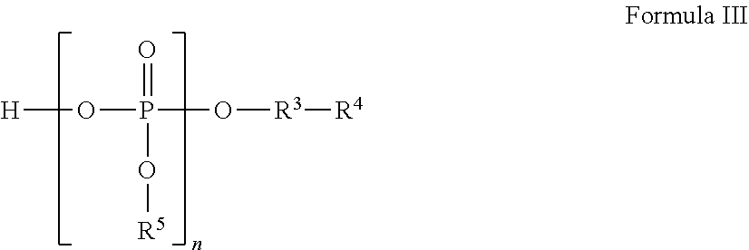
[H]OP(=O)(O[R5])O[R3][R4]
